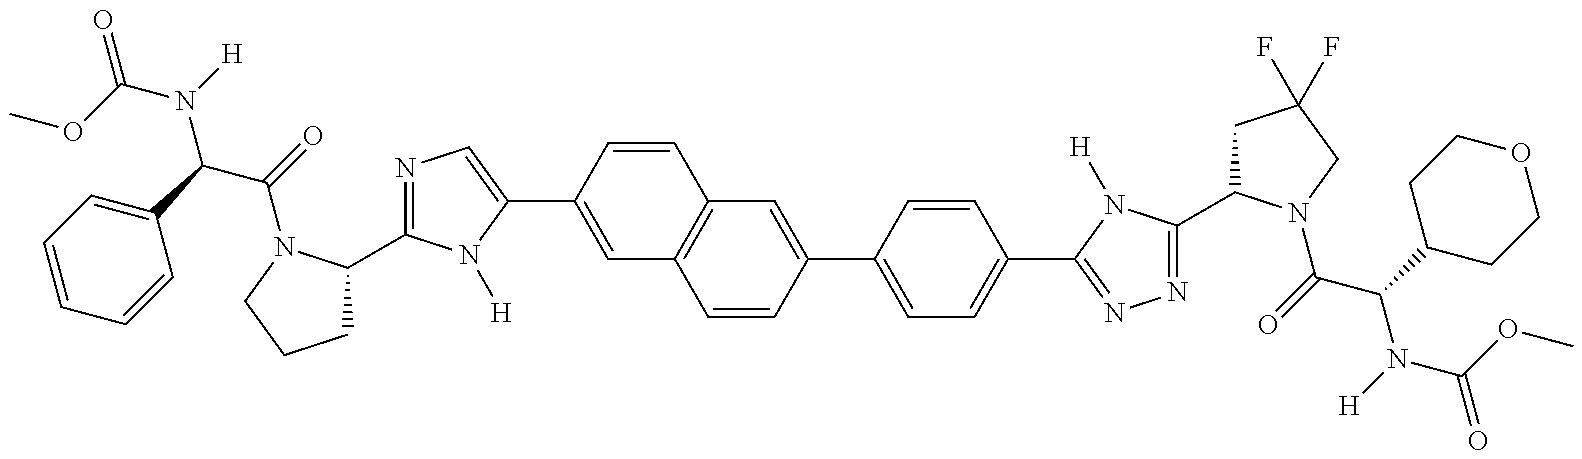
COC(=O)N(C(C(=O)N1C(C2=NC=C(C3=CC4=C(C=C3)C=C(C3=CC=C(C5=NN=C(C6CC(F)(F)CN6C(C(N(C(=O)OC)[H])C6CCOCC6)=O)N5[H])C=C3)C=C4)N2[H])CCC1)C1=CC=CC=C1)[H]
